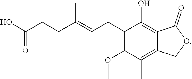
OC(CCC(=CCC1=C(OC)C(C)=C2C(=C1O)C(=O)OC2)C)=O
